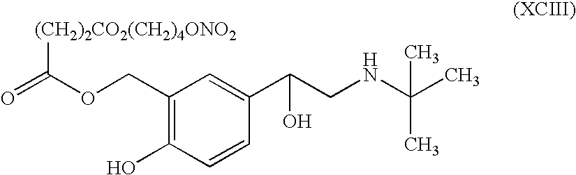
[(CH2)2CO2(CH2)4ONO2]C(OCC1=C(O)C=CC(C(CNC(C)(C)C)O)=C1)=O
